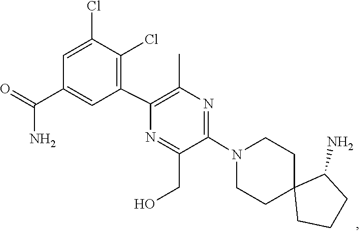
C1C2(CCCC2N)CCN(C2=NC(C)=C(C3=C(Cl)C(Cl)=CC(C(=O)N)=C3)N=C2CO)C1
